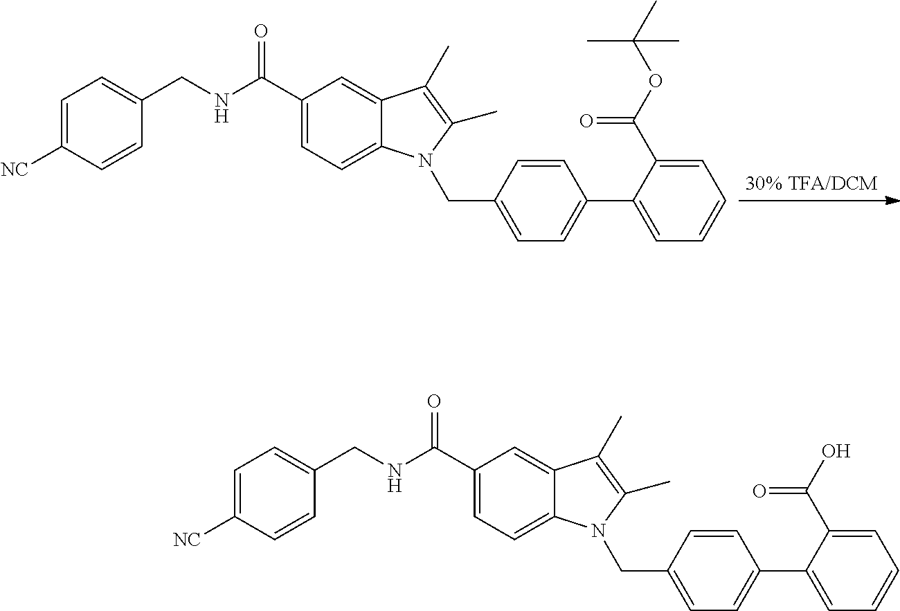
C1=C([NC])C=CC(CNC(C2=CC=C3C(=C2)C(C)=C(C)N3CC2=CC=C(C3=CC=CC=C3C(OC(C)(C)C)=O)C=C2)=O)=C1.C1=C([NC])C=CC(CNC(C2=CC=C3C(=C2)C(C)=C(C)N3CC2=CC=C(C3=CC=CC=C3C(O)=O)C=C2)=O)=C1
